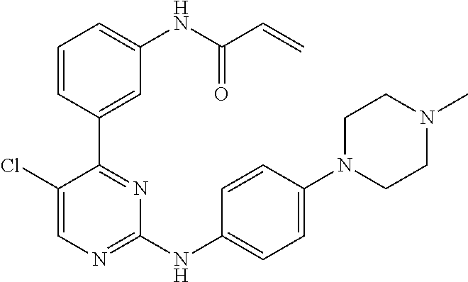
C1=C(Cl)C(C2=CC(NC(C=C)=O)=CC=C2)=NC(NC2=CC=C(N3CCN(C)CC3)C=C2)=N1
